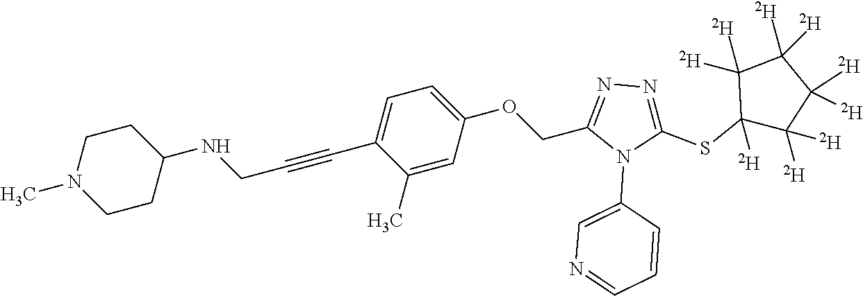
C1=C(OCC2=NN=C(SC3([D])C([D])([D])C([D])([D])C([D])([D])C3([D])[D])N2C2=CN=CC=C2)C=C(C)C(C#CCNC2CCN(C)CC2)=C1
